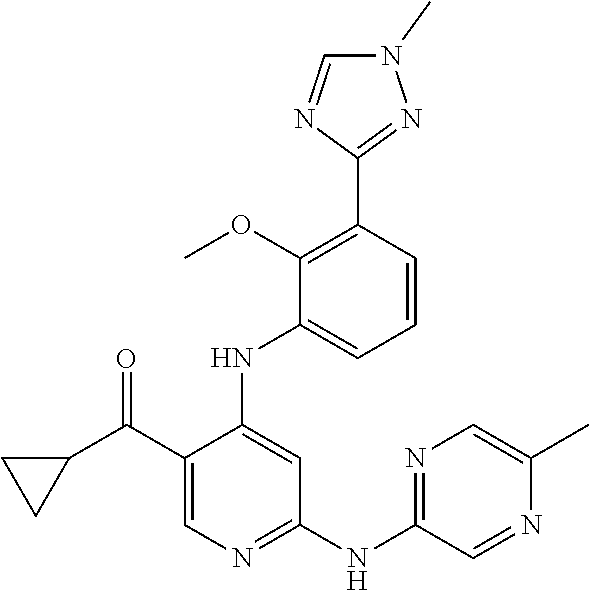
C1(C(C2CC2)=O)=CN=C(NC2=NC=C(C)N=C2)C=C1NC1=CC=CC(C2=NN(C)C=N2)=C1OC
